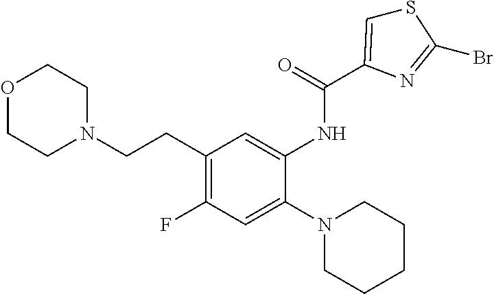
O1CCN(CCC2=C(F)C=C(N3CCCCC3)C(NC(=O)C3=CSC(Br)=N3)=C2)CC1
